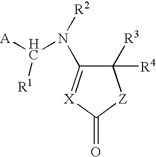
[A]C(N([R2])C1=[X]C(=O)[Z]C1([R3])[R4])[R1]
